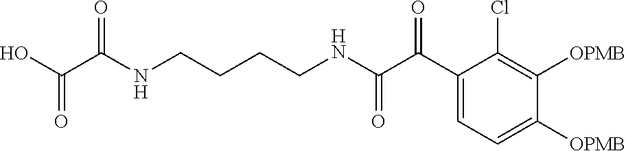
C1(C(C(NCCCCNC(C(O)=O)=O)=O)=O)=CC=C([OPMB])C([OPMB])=C1Cl
